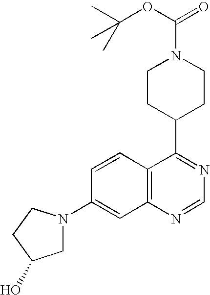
C1=CC2=C(C=C1N1CC(O)CC1)N=CN=C2C1CCN(C(=O)OC(C)(C)C)CC1
